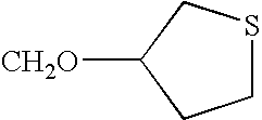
C1SCC([CH2O])C1
